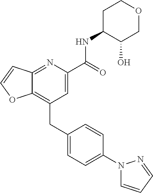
C12=C(CC3=CC=C(N4C=CC=N4)C=C3)C=C(C(NC3C(O)COCC3)=O)N=C1C=CO2
